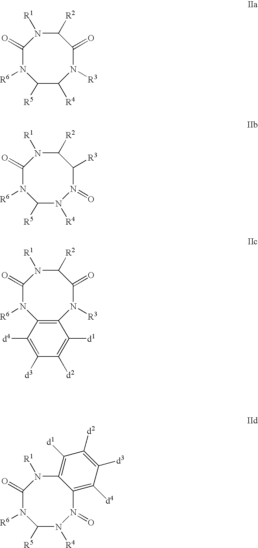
C1(=O)N([R6])C([R5])C([R4])N([R3])C(=O)C([R2])N1[R1].C1(=O)N([R6])C([R5])N([R4])N(=O)C([R3])C([R2])N1[R1].C1(=O)N([R6])C2=C(N([R3])C(=O)C([R2])N1[R1])C([d1])=C([d2])C([d3])=C2[d4].C1(=O)N([R6])C([R5])N([R4])N(=O)C2=C([d4])C([d3])=C([d2])C([d1])=C2N1[R1]
